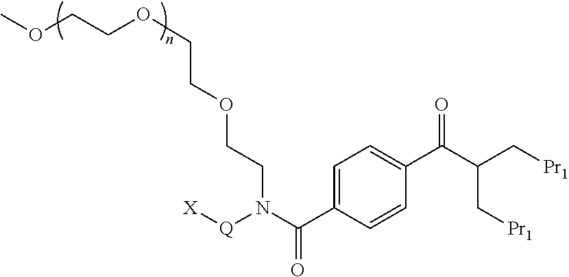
COCCOCCOCCN(C(C1=CC=C(C(C(C[Pr1])C[Pr1])=O)C=C1)=O)[Q][X]
